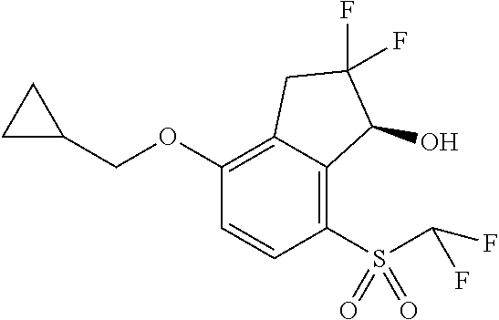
C1(OCC2CC2)=C2C(=C(S(C(F)F)(=O)=O)C=C1)C(O)C(F)(F)C2
